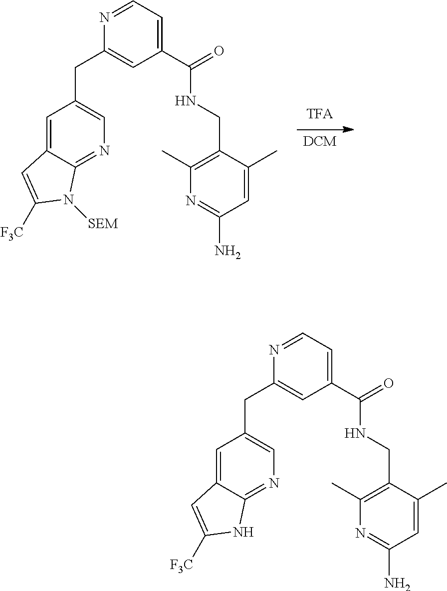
C1=C2C(=NC=C1CC1=CC(C(=O)NCC3=C(C)N=C(N)C=C3C)=CC=N1)NC([F3C])=C2.[DCM].C1=C2C(=NC=C1CC1=CC(C(=O)NCC3=C(C)N=C(N)C=C3C)=CC=N1)N([SEM])C([F3C])=C2
